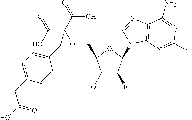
C1(O)C(F)C(N2C3=C(C(N)=NC(Cl)=N3)N=C2)OC1COC(CC1=CC=C(CC(O)=O)C=C1)(C(O)=O)C(=O)O
